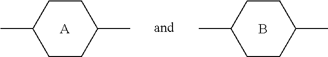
CC1CCC(C)CC1.B.CC1CCC(C)CC1.[A]
